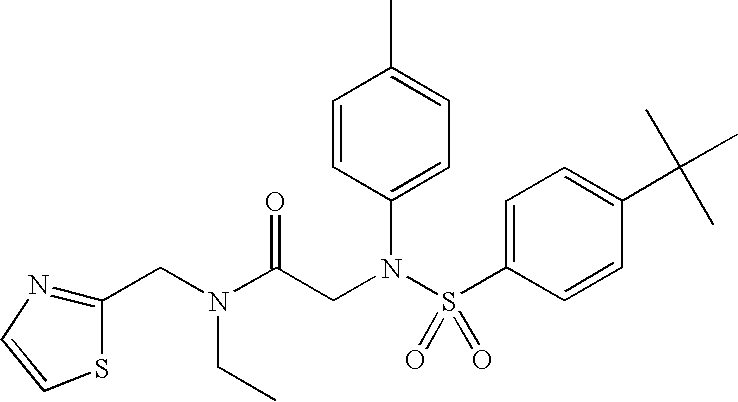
C(N(C(CN(S(C1=CC=C(C(C)(C)C)C=C1)(=O)=O)C1=CC=C(C)C=C1)=O)CC)C1=NC=CS1
